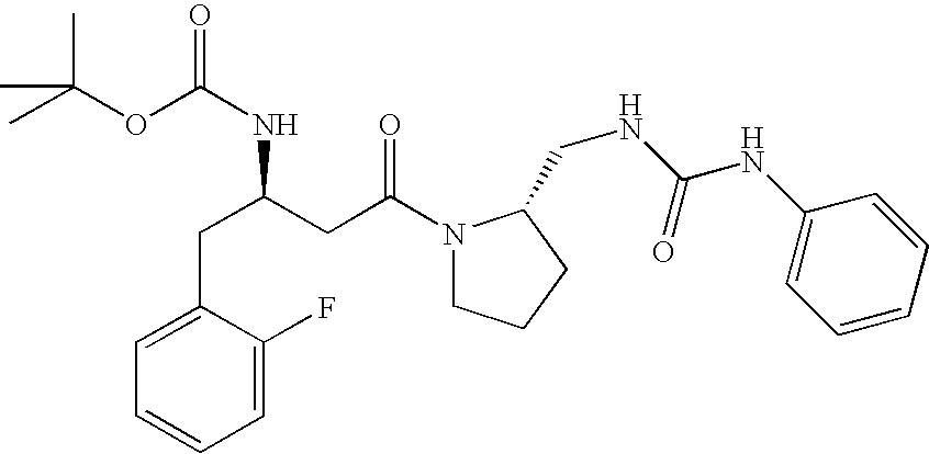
C1=C(F)C(CC(NC(OC(C)(C)C)=O)CC(N2CCCC2CNC(NC2=CC=CC=C2)=O)=O)=CC=C1
